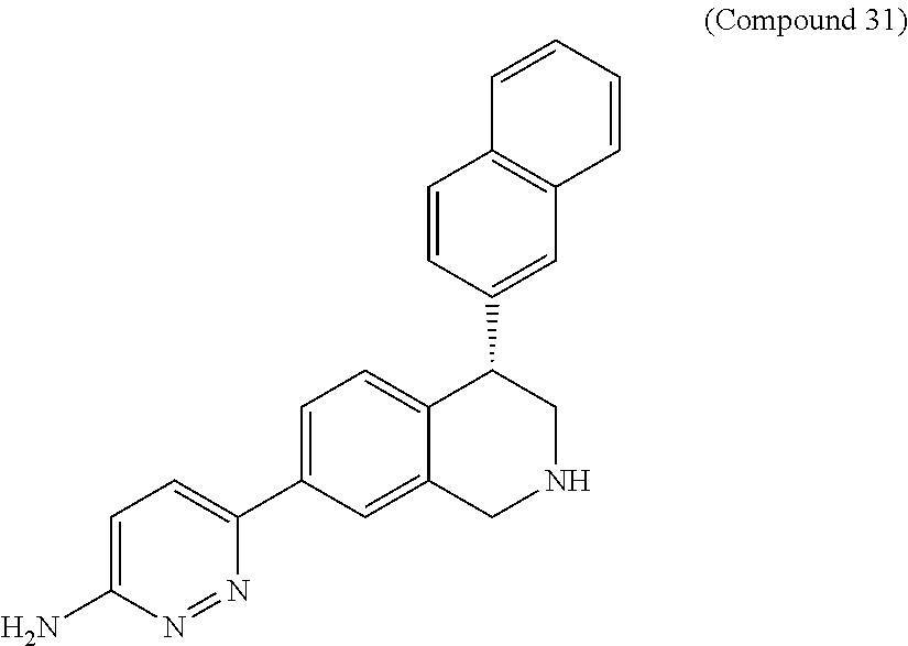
C1=C(N)N=NC(C2=CC=C3C(=C2)CNCC3C2=CC3=C(C=C2)C=CC=C3)=C1
